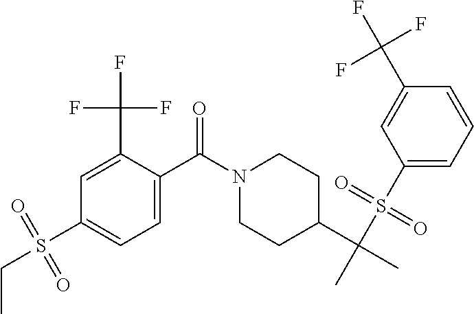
C1=C(C(F)(F)F)C(C(N2CCC(C(C)(S(C3=CC=CC(C(F)(F)F)=C3)(=O)=O)C)CC2)=O)=CC=C1S(CC)(=O)=O
